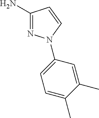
C1(N)=NN(C2=CC=C(C)C(C)=C2)C=C1
